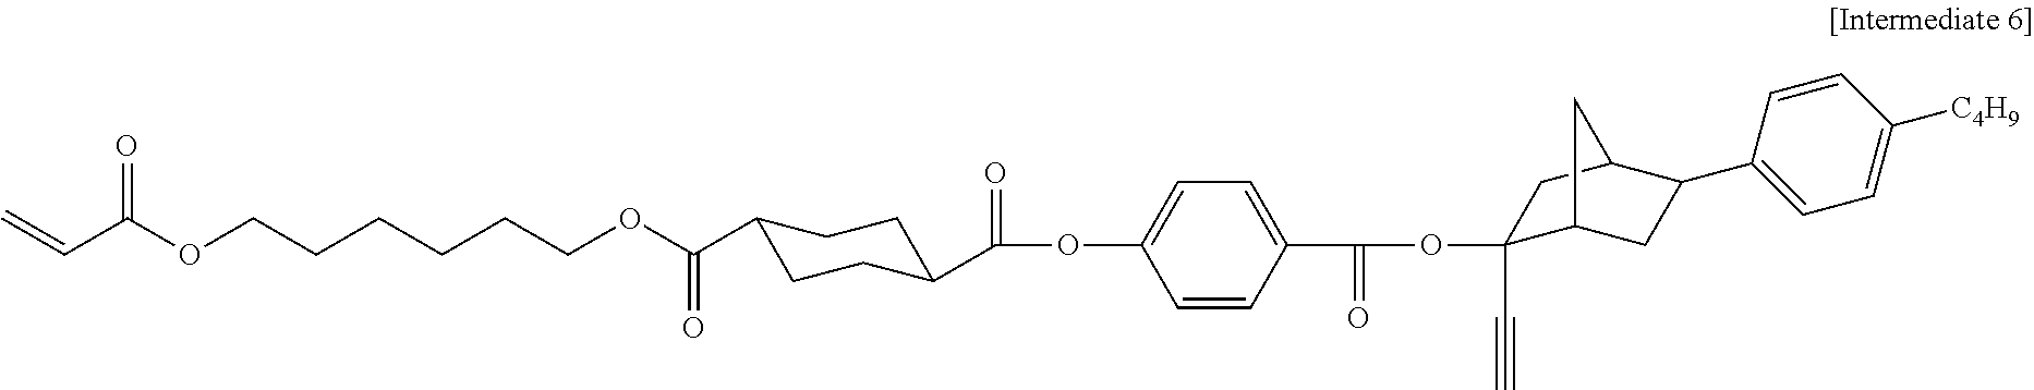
C(OCCCCCCOC(C=C)=O)(=O)C1CCC(C(OC2=CC=C(C(=O)OC3(C#C)C4CC(C5=CC=C([C4H9])C=C5)C(C3)C4)C=C2)=O)CC1
